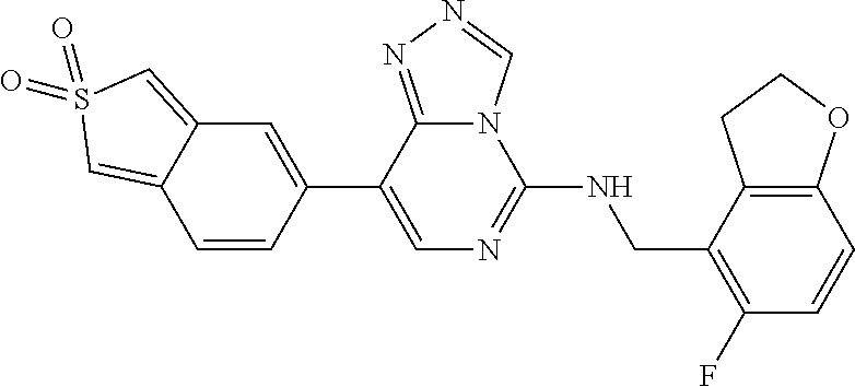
C1=CC(C2=CN=C(NCC3=C(F)C=CC4=C3CCO4)N3C2=NN=C3)=CC2=CS(=O)(=O)C=C12
